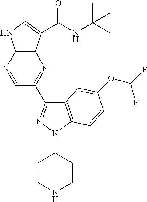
C1=NC2=C(N=C1C1=NN(C3CCNCC3)C3=C1C=C(OC(F)F)C=C3)C(C(NC(C)(C)C)=O)=CN2
